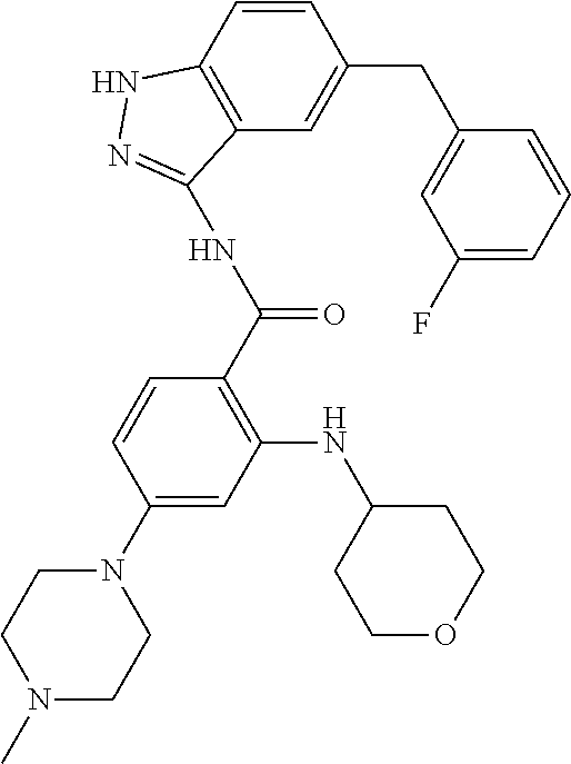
C1=CC2=C(C=C1CC1=CC(F)=CC=C1)C(NC(=O)C1=C(NC3CCOCC3)C=C(N3CCN(C)CC3)C=C1)=NN2
